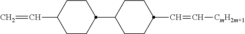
C1(C2CCC(C=C)CC2)CCC(C=C[CmH2m+1])CC1
